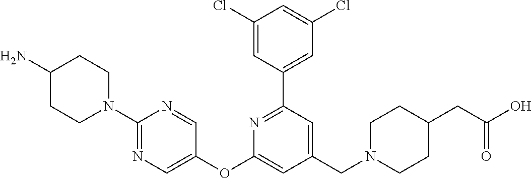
C1(Cl)=CC(C2=NC(OC3=CN=C(N4CCC(N)CC4)N=C3)=CC(CN3CCC(CC(O)=O)CC3)=C2)=CC(Cl)=C1
